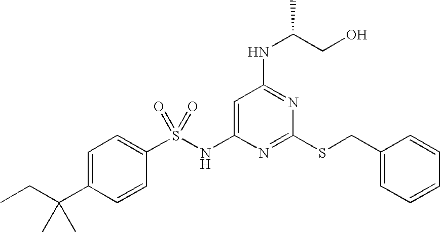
C1=C(NS(C2=CC=C(C(CC)(C)C)C=C2)(=O)=O)N=C(SCC2=CC=CC=C2)N=C1NC(CO)C
